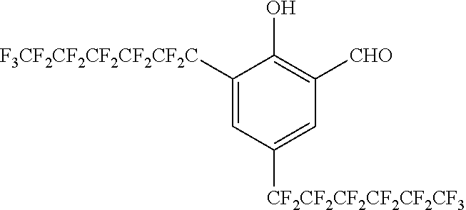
C1([F3CF2CF2CF2CF2CF2C])=CC([CF2CF2CF2CF2CF2CF3])=CC([CHO])=C1O
